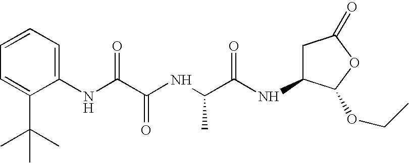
N(C(C(NC(C(NC1CC(=O)OC1OCC)=O)C)=O)=O)C1=CC=CC=C1C(C)(C)C
